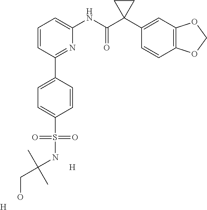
C1=CC(C2=CC=C(S(NC(CO)(C)C)(=O)=O)C=C2)=NC(NC(C2(C3=CC4=C(C=C3)OCO4)CC2)=O)=C1.[H].[H]
